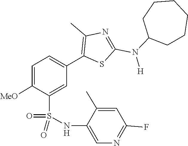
C1CC(N(C2=NC(C)=C(C3=CC=C([MeO])C(S(=O)(NC4=CN=C(F)C=C4C)=O)=C3)S2)[H])CCCC1
